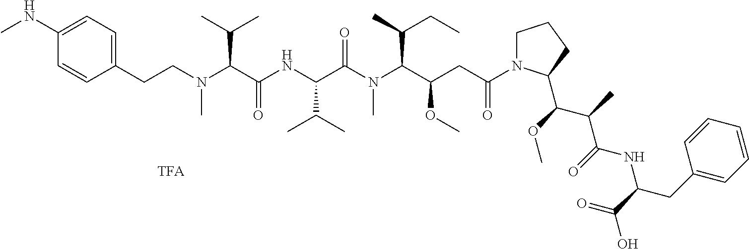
C1=CC(NC)=CC=C1CCN(C(C(NC(C(N(C(C(CC(N1CCCC1C(C(C(NC(CC1=CC=CC=C1)C(=O)O)=O)C)OC)=O)OC)C(C)CC)C)=O)C(C)C)=O)C(C)C)C
